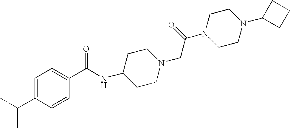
CC(C1=CC=C(C(NC2CCN(CC(N3CCN(C4CCC4)CC3)=O)CC2)=O)C=C1)C
